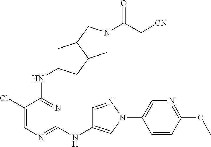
C1(NC2=CN(C3=CN=C(OC)C=C3)N=C2)=NC=C(Cl)C(NC2CC3C(C2)CN(C(C[CN])=O)C3)=N1
